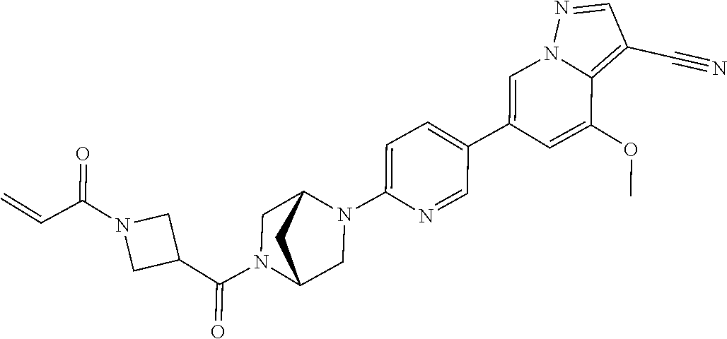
C1=C(C2=CC=C(N3C4CN(C(C5CN(C(C=C)=O)C5)=O)C(C3)C4)N=C2)C=C(OC)C2=C(C#N)C=NN12
